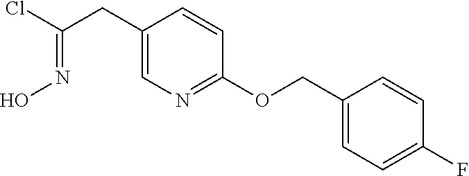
C1(CC(Cl)=NO)=CN=C(OCC2=CC=C(F)C=C2)C=C1
